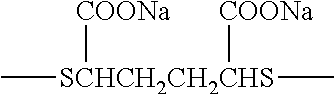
C[SCHCH2CH2CHS]([COONa])([COONa])C
